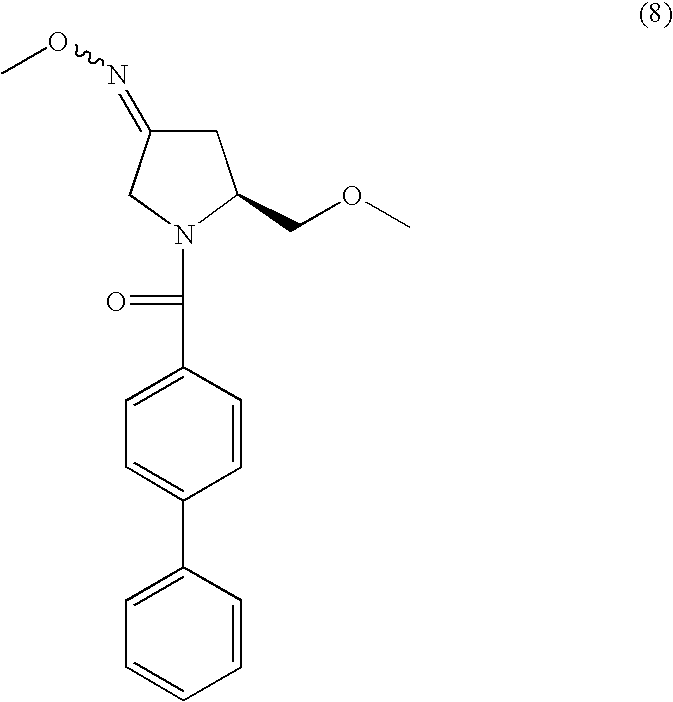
C(C1=CC=C(C2=CC=CC=C2)C=C1)(=O)N1CC(=NOC)CC1COC
